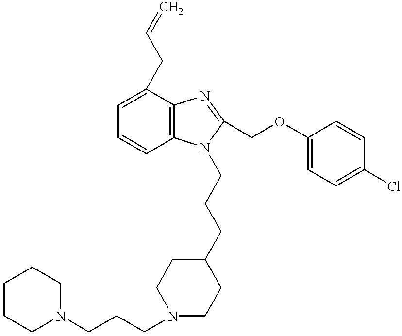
C1=C(CC=C)C2=C(C=C1)N(CCCC1CCN(CCCN3CCCCC3)CC1)C(COC1=CC=C(Cl)C=C1)=N2
